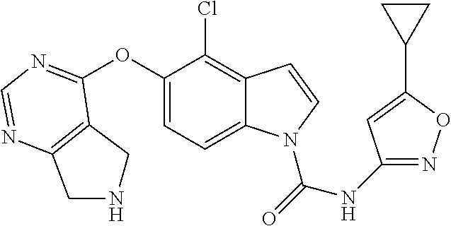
C12=C(C(OC3=CC=C4C(=C3Cl)C=CN4C(=O)NC3=NOC(C4CC4)=C3)=NC=N1)CNC2
